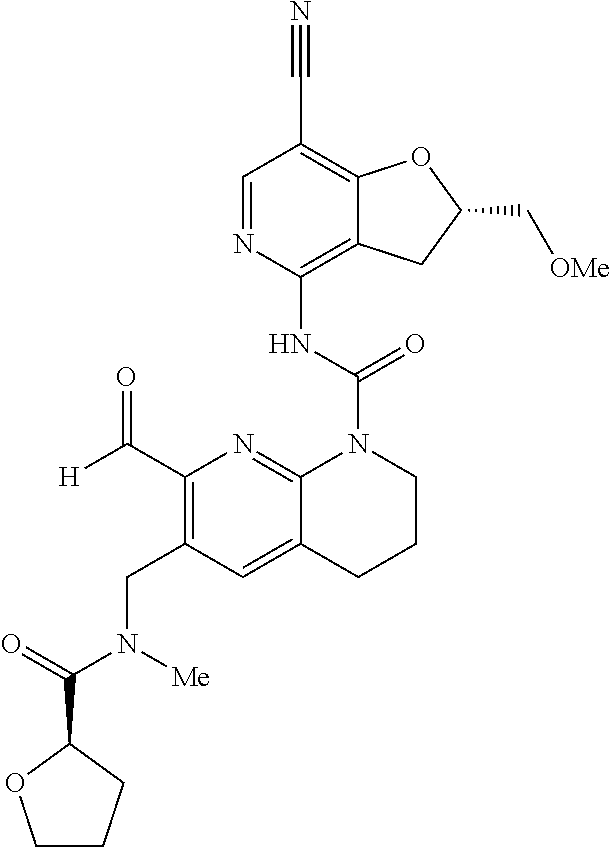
C1=NC(NC(N2C3=NC(C(=O)[H])=C(CN([Me])C(=O)C4OCCC4)C=C3CCC2)=O)=C2C(=C1C#N)OC(C[OMe])C2
